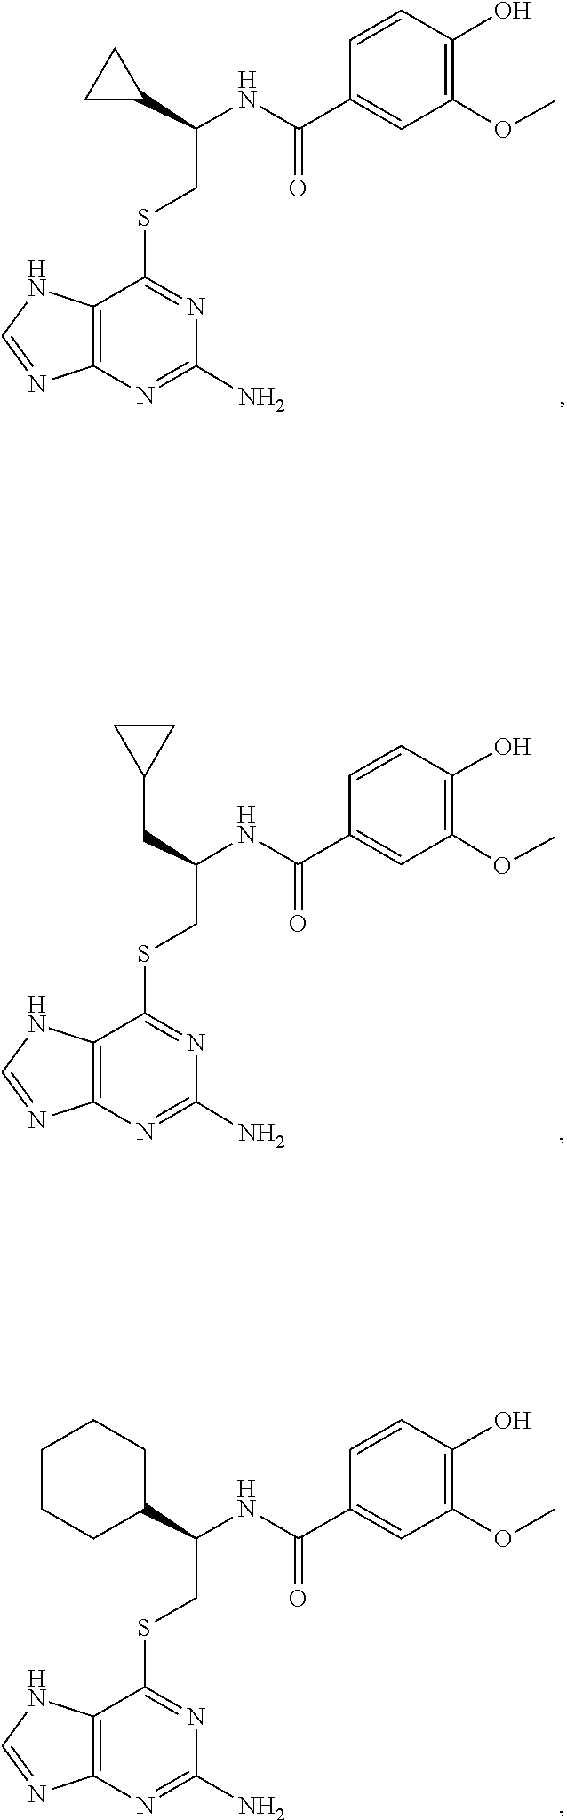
C1(N)=NC2=C(NC=N2)C(SCC(C2CC2)NC(C2=CC(OC)=C(O)C=C2)=O)=N1.C1(N)=NC2=C(NC=N2)C(SCC(NC(C2=CC(OC)=C(O)C=C2)=O)CC2CC2)=N1.C1(N)=NC2=C(NC=N2)C(SCC(NC(C2=CC(OC)=C(O)C=C2)=O)C2CCCCC2)=N1
